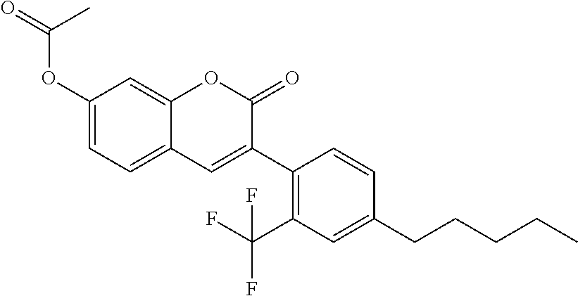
C1(OC(C)=O)=CC=C2C(=C1)OC(=O)C(C1=C(C(F)(F)F)C=C(CCCCC)C=C1)=C2
